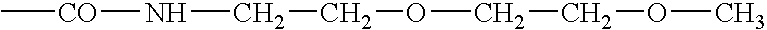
C[CO]NCCOCCOC
